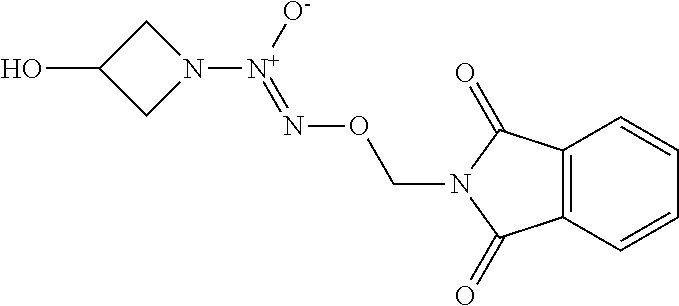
C12=C(C=CC=C1)C(=O)N(CON=[N+](N1CC(O)C1)[O-])C2=O
